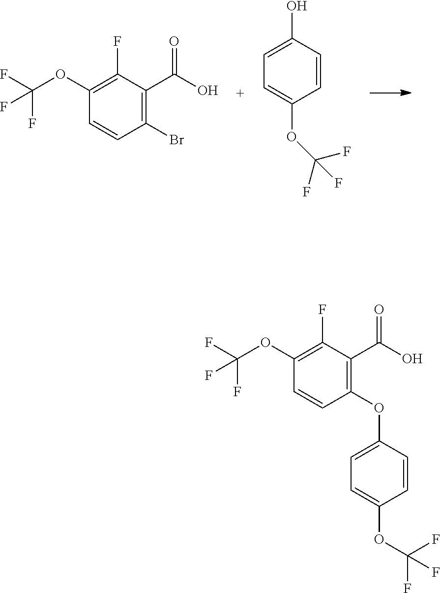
O(C1=C(F)C(C(O)=O)=C(Br)C=C1)C(F)(F)F.C1=C(O)C=CC(OC(F)(F)F)=C1.O(C1=C(F)C(C(O)=O)=C(OC2=CC=C(OC(F)(F)F)C=C2)C=C1)C(F)(F)F
